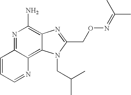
N1=C2C(=C3C(=C1N)N=C(CON=C(C)C)N3CC(C)C)N=CC=C2
